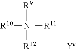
[R10][N+]([R9])([R12])[R11].[Ye]
